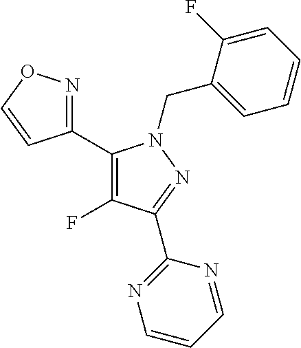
C1(C2=C(F)C(C3=NC=CC=N3)=NN2CC2=CC=CC=C2F)=NOC=C1
